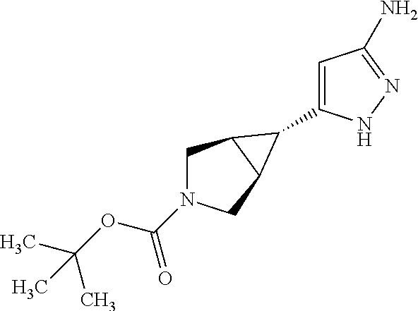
C1C2C(CN1C(OC(C)(C)C)=O)C2C1=CC(N)=NN1
